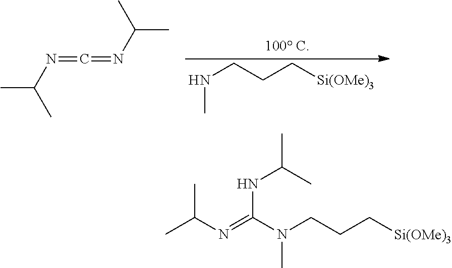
N(CCC[Si(OMe)3])C.CC(N=C=NC(C)C)C.CC(N=C(N(CCC[Si(OMe)3])C)NC(C)C)C
